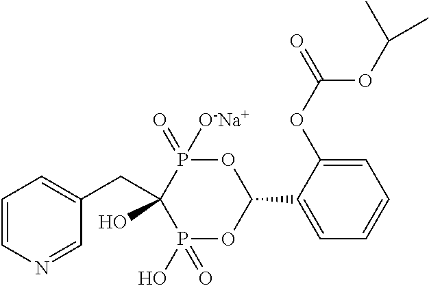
C1=CN=CC(CC2(O)P(=O)(O)OC(C3=CC=CC=C3OC(=O)OC(C)C)OP2(=O)[O-Na+])=C1
